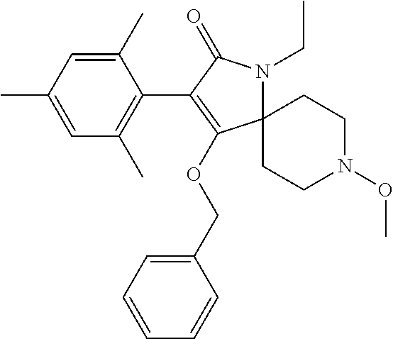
C12(N(CC)C(=O)C(C3=C(C)C=C(C)C=C3C)=C1OCC1=CC=CC=C1)CCN(OC)CC2
